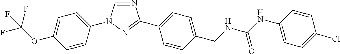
C1=C(OC(F)(F)F)C=CC(N2C=NC(C3=CC=C(CNC(NC4=CC=C(Cl)C=C4)=O)C=C3)=N2)=C1
